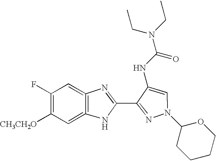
C1(F)=C([CH3CH2O])C=C2=C(=C1)N=C(C1=NN(C3CCCCO3)C=C1NC(N(CC)CC)=O)N2
